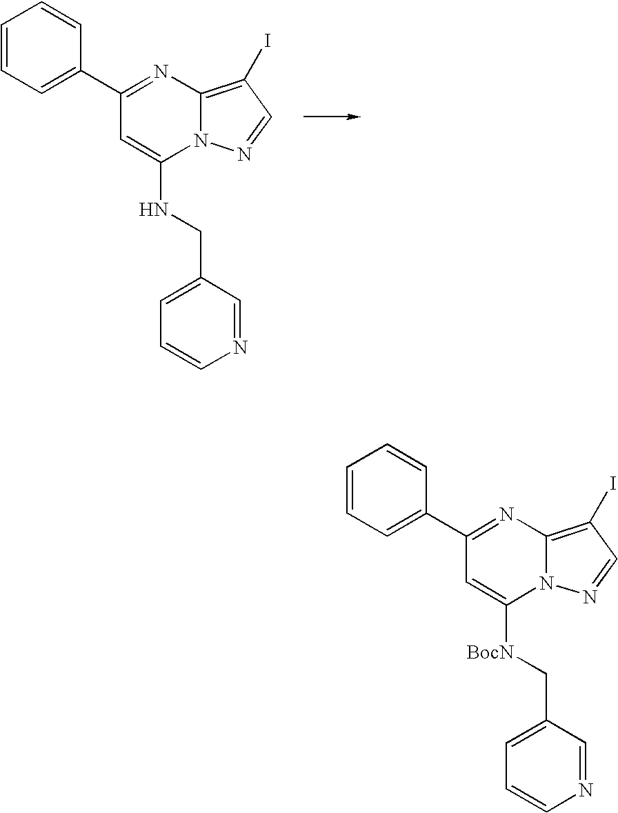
C1=CC=C(C2=NC3=C(I)C=NN3C(NCC3=CC=CN=C3)=C2)C=C1.C1=CC=C(C2=NC3=C(I)C=NN3C([BocN]CC3=CC=CN=C3)=C2)C=C1
